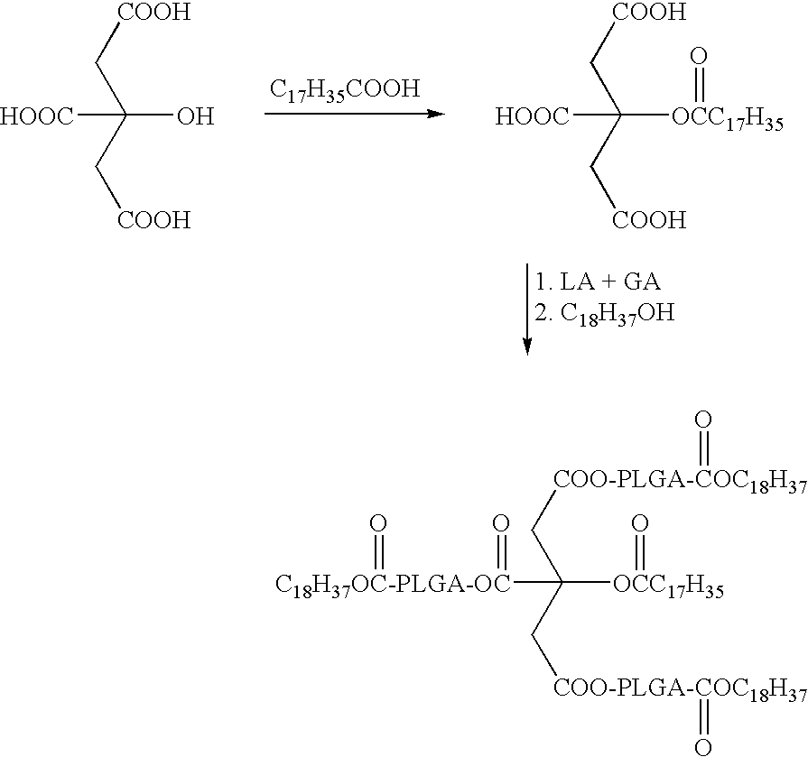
[C17H35COOH].[COOH]CC(C[COOH])([HOOC])O.[COOH]CC(C[COOH])([HOOC])[OCC17H35]=O.[C18H37OC-PLGA-OC](C(C[COO-PLGA-COC18H37]=O)(C[COO-PLGA-COC18H37]=O)[OCC17H35]=O)(=O)=O
